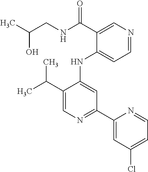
C(C1=CN=C(C2=CC(Cl)=CC=N2)C=C1NC1=CC=NC=C1C(=O)NCC(O)C)(C)C
